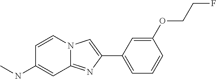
C1=CN2C(=NC(C3=CC=CC(OCCF)=C3)=C2)C=C1NC
